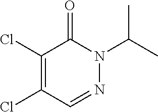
C1(Cl)=C(Cl)C=NN(C(C)C)C1=O
